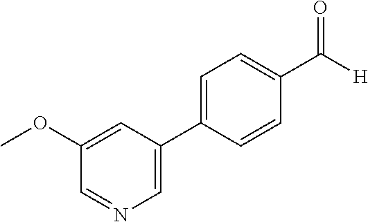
C1=C(C2=CC=C(C(=O)[H])C=C2)C=C(OC)C=N1
